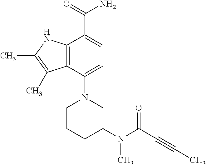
C1(N2CC(N(C(=O)C#CC)C)CCC2)=CC=C(C(=O)N)C2=C1C(C)=C(C)N2
